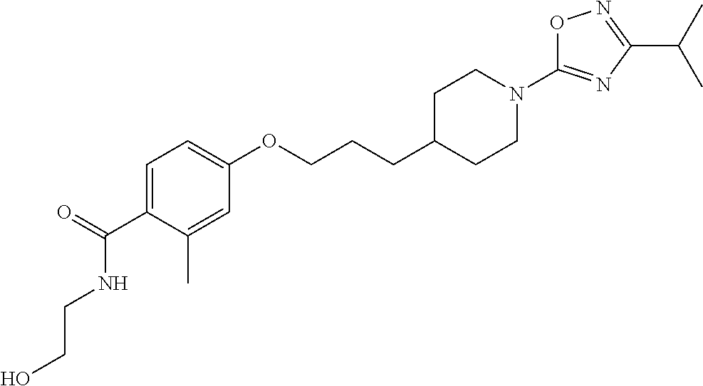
C1=C(C(=O)NCCO)C(C)=CC(OCCCC2CCN(C3=NC(C(C)C)=NO3)CC2)=C1
